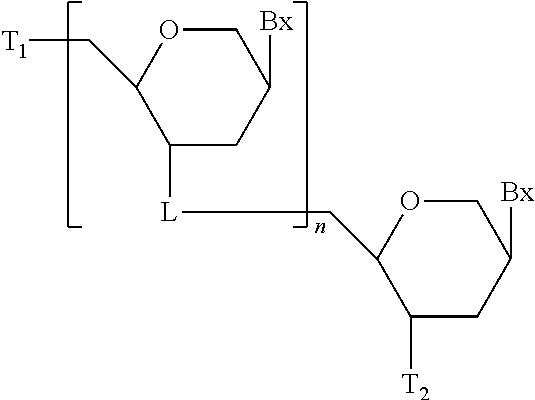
C1([Bx])COC(C[T1])C([L]CC2OCC([Bx])CC2[T2])C1
